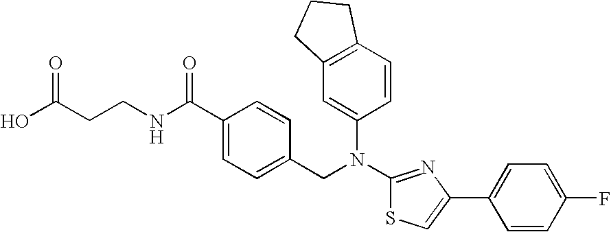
C(CCNC(C1=CC=C(CN(C2=CC3=C(C=C2)CCC3)C2=NC(C3=CC=C(F)C=C3)=CS2)C=C1)=O)(O)=O
